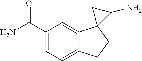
C1=C(C(N)=O)C=C2C(=C1)CCC21C(N)C1
